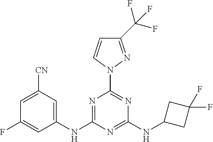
C1(NC2=NC(N3N=C(C(F)(F)F)C=C3)=NC(NC3CC(F)(F)C3)=N2)=CC([CN])=CC(F)=C1
